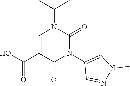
C1=C(C(O)=O)C(=O)N(C2=CN(C)N=C2)C(=O)N1C(C)C
